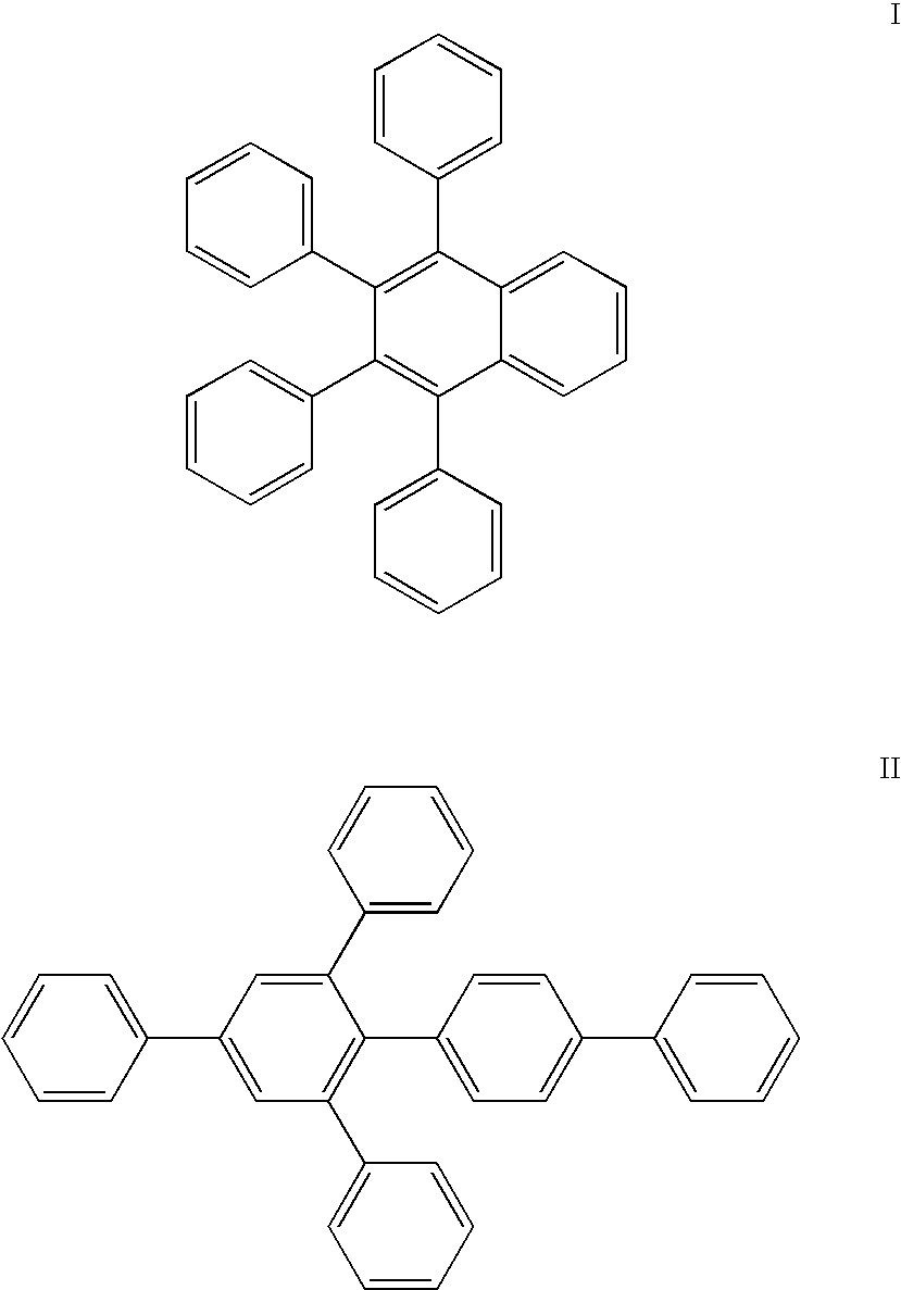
C1=CC=C2C(=C1)C(C1=CC=CC=C1)=C(C1=CC=CC=C1)C(C1=CC=CC=C1)=C2C1=CC=CC=C1.C1=CC(C2=CC(C3=CC=CC=C3)=C(C3=CC=C(C4=CC=CC=C4)C=C3)C(C3=CC=CC=C3)=C2)=CC=C1
